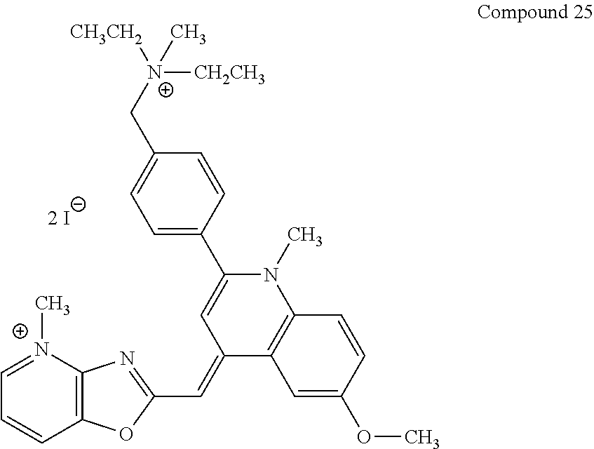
C1=C(C2=CC(=CC3=NC4=C(C=CC=[N+]4C)O3)C3=C(N2C)C=CC(OC)=C3)C=CC(C[N+]([CH2CH3])([CH3CH2])C)=C1.[2 I]
